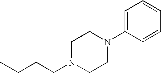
C1N(CCCC)CCN(C2=CC=CC=C2)C1
